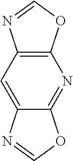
C12=C(OC=N1)N=C1C(=C2)N=CO1
